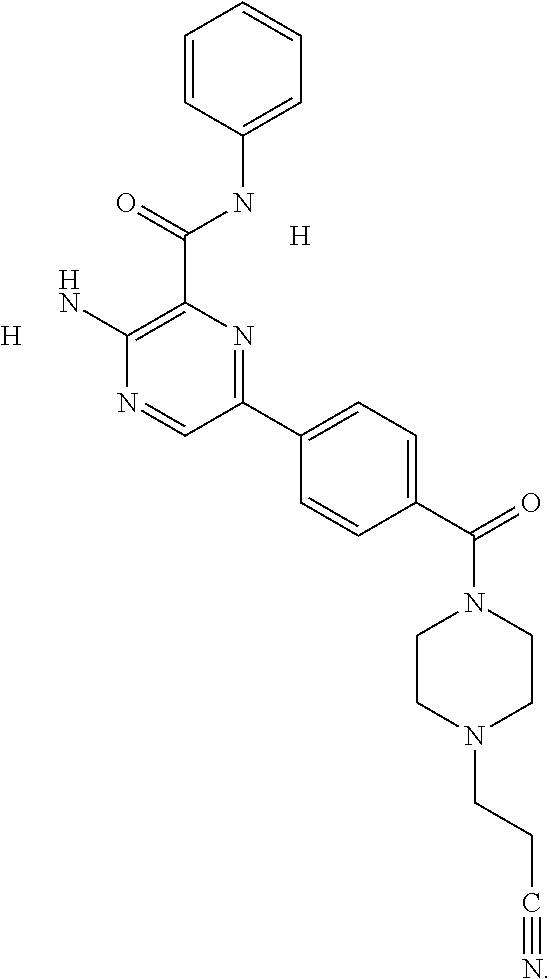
[H].[H].C1=CC(NC(C2=C(N)N=CC(C3=CC=C(C(=O)N4CCN(CCC#N)CC4)C=C3)=N2)=O)=CC=C1
